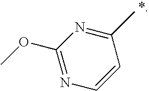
C1(OC)=NC=CC(C)=N1
